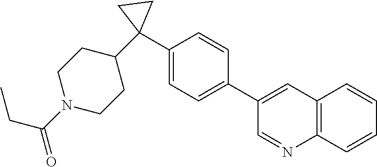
CCC(N1CCC(C2(C3=CC=C(C4=CC5=C(N=C4)C=CC=C5)C=C3)CC2)CC1)=O
